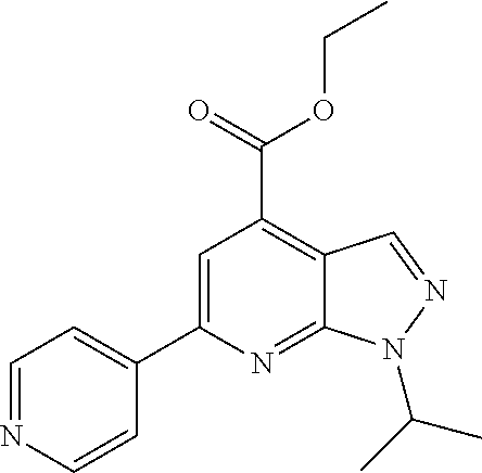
C1=C(C2=CC=NC=C2)N=C2C(=C1C(=O)OCC)C=NN2C(C)C
